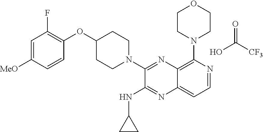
OC([CF3])=O.C1=C([MeO])C=CC(OC2CCN(C3=NC4=C(N5CCOCC5)N=CC=C4N=C3NC3CC3)CC2)=C1F
